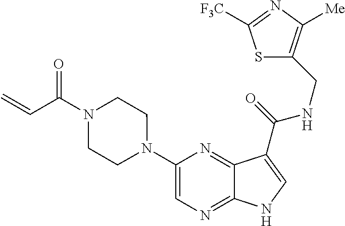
C1(N2CCN(C(C=C)=O)CC2)=CN=C2C(=N1)C(C(=O)NCC1=C([Me])N=C([F3C])S1)=CN2
